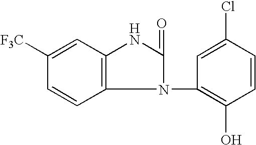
C1=CC2=C(C=C1[F3C])NC(=O)N2C1=C(O)C=CC(Cl)=C1
